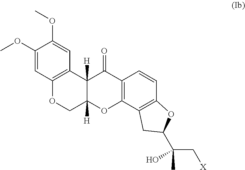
COC1=CC2=C(C=C1OC)C1([H])C([H])(CO2)OC2=C(C1=O)C=CC1=C2CC(C(C[X])(C)O)O1
